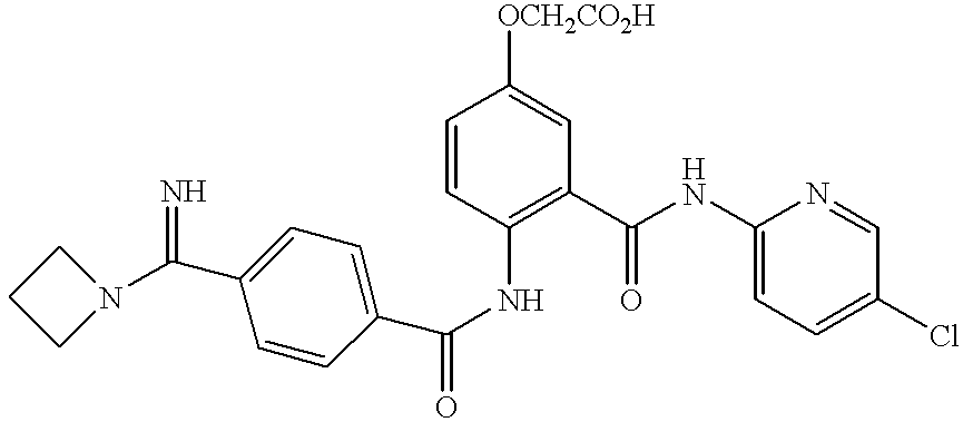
C1=CC(NC(C2=CC=C(C(N3CCC3)=N)C=C2)=O)=C(C(NC2=CC=C(Cl)C=N2)=O)C=C1[OCH2CO2H]
